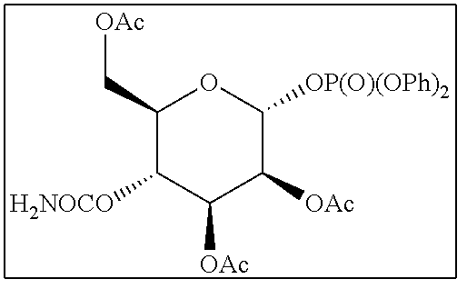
[OAc]CC1C([H2NOCO])C([OAc])C([OAc])C([OP(O)(OPh)2])O1
